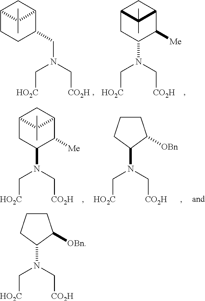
N(C[CO2H])(C[HO2C])C1C([OBn])CCC1.C1([Me])C2CC(CC1N(C[CO2H])C[HO2C])C2(C)C.C1(CN(C[CO2H])C[HO2C])C2CC(CC1)C2(C)C.C1([Me])C2CC(CC1N(C[CO2H])C[HO2C])C2(C)C.N(C[CO2H])(C[HO2C])C1C([OBn])CCC1
